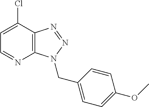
C12=C(C(Cl)=CC=N1)N=NN2CC1=CC=C(OC)C=C1
